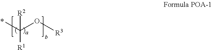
CC(O[R3])([R1])[R2]
